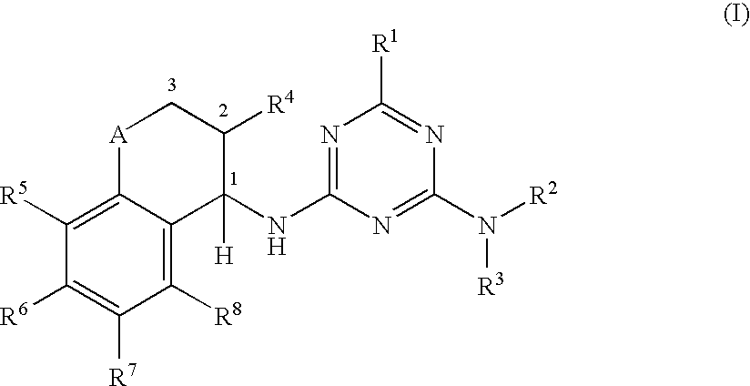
C1([R8])=C2C(=C([R5])C([R6])=C1[R7])[A]CC([R4])C2(NC1=NC([R1])=NC(N([R2])[R3])=N1)[H]
